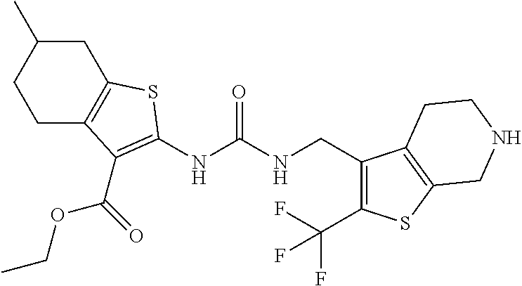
C1C2=C(CC(C)C1)SC(NC(NCC1=C(C(F)(F)F)SC3=C1CCNC3)=O)=C2C(OCC)=O
